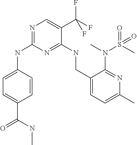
C1=CC(NC2=NC=C(C(F)(F)F)C(NCC3=CC=C(C)N=C3N(C)S(C)(=O)=O)=N2)=CC=C1C(NC)=O
